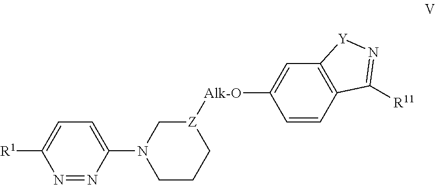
N1=NC(N2CCC[Z]([Alk-O]C3=CC4=C(C=C3)C([R11])=N[Y]4)C2)=CC=C1[R1]
